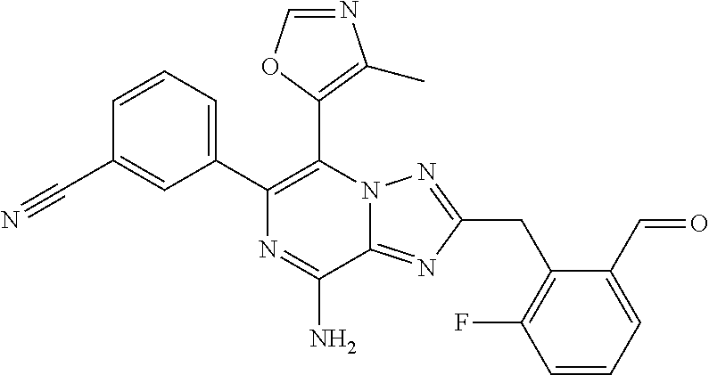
C1=CC(C#N)=CC(C2=C(C3=C(C)N=CO3)N3C(=NC(CC4=C(F)C=CC=C4C=O)=N3)C(N)=N2)=C1
